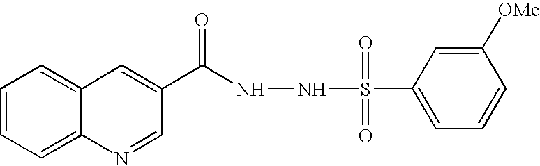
C1=CC=C2C(=C1)C=C(C(=O)NNS(C1=CC=CC([OMe])=C1)(=O)=O)C=N2
